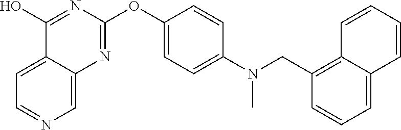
C12=CC=NC=C1N=C(OC1=CC=C(N(CC3=C4C(=CC=C3)C=CC=C4)C)C=C1)N=C2O
